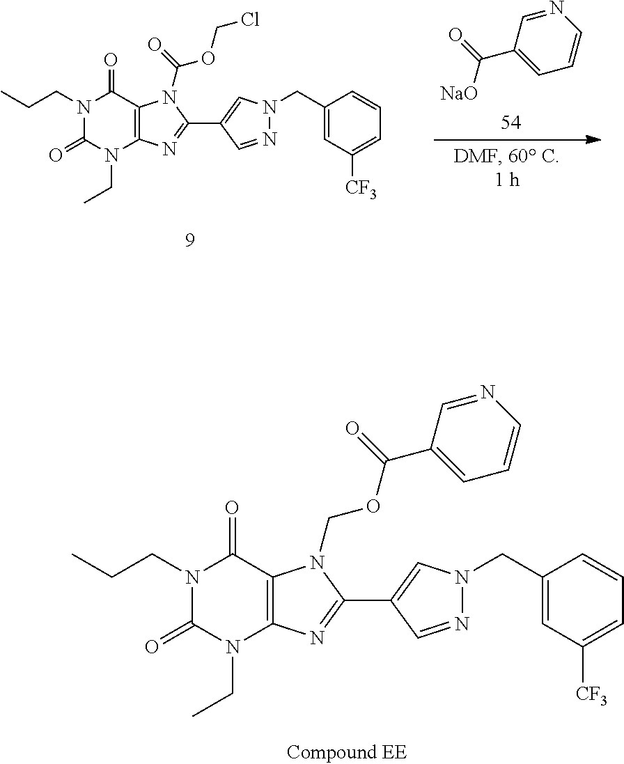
C1(CN2N=CC(C3=NC4=C(N3COC(=O)C3=CC=CN=C3)C(=O)N(CCC)C(=O)N4CC)=C2)=CC([CF3])=CC=C1.C1(CN2N=CC(C3=NC4=C(N3C(=O)OCCl)C(=O)N(CCC)C(=O)N4CC)=C2)=CC([CF3])=CC=C1.C1=C(C(=O)[NaO])C=NC=C1
